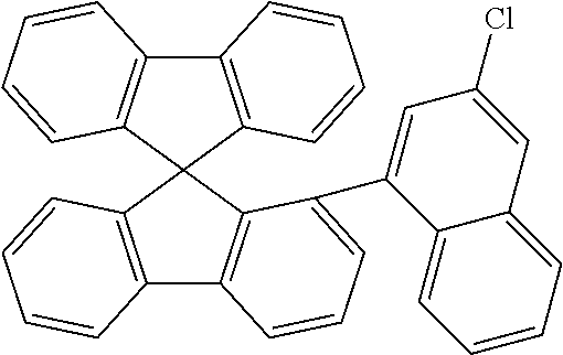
C12=C(C=CC=C1)C1(C3=C2C=CC=C3C2=CC(Cl)=CC3=CC=CC=C23)C2=C(C3=C1C=CC=C3)C=CC=C2
